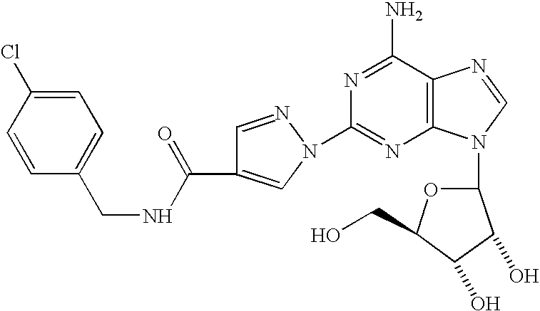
C12=C(C(N)=NC(N3C=C(C(NCC4=CC=C(Cl)C=C4)=O)C=N3)=N1)N=CN2C1OC(CO)C(O)C1O
